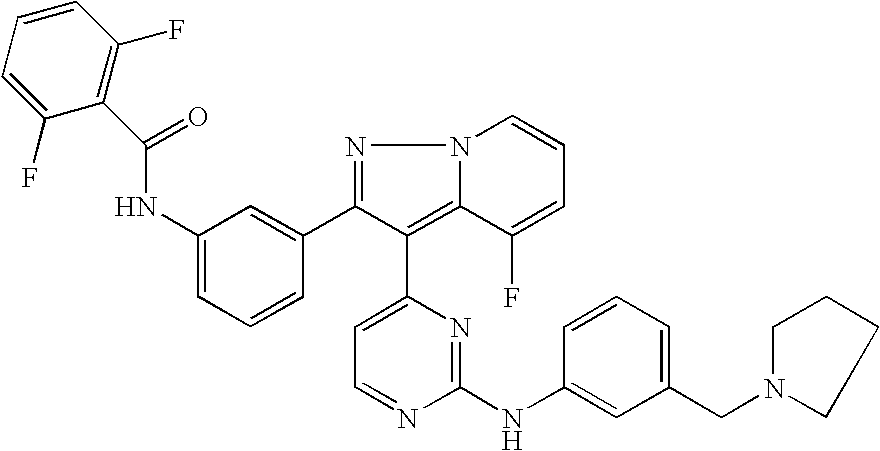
N(C1=CC=CC(C2=NN3C(=C2C2=CC=NC(NC4=CC(CN5CCCC5)=CC=C4)=N2)C(F)=CC=C3)=C1)C(=O)C1=C(F)C=CC=C1F
